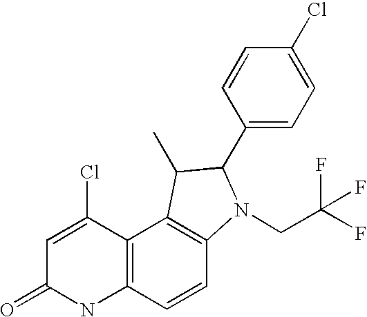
C1=C(Cl)C2=C(NC1=O)C=CC1=C2C(C)C(C2=CC=C(Cl)C=C2)N1CC(F)(F)F
